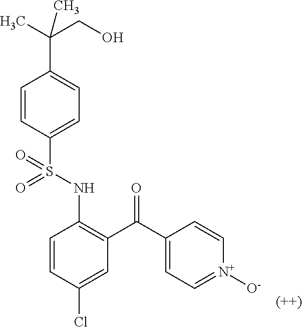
C1=CC(S(NC2=C(C(C3=CC=[N+]([O-])C=C3)=O)C=C(Cl)C=C2)(=O)=O)=CC=C1C(C)(CO)C
